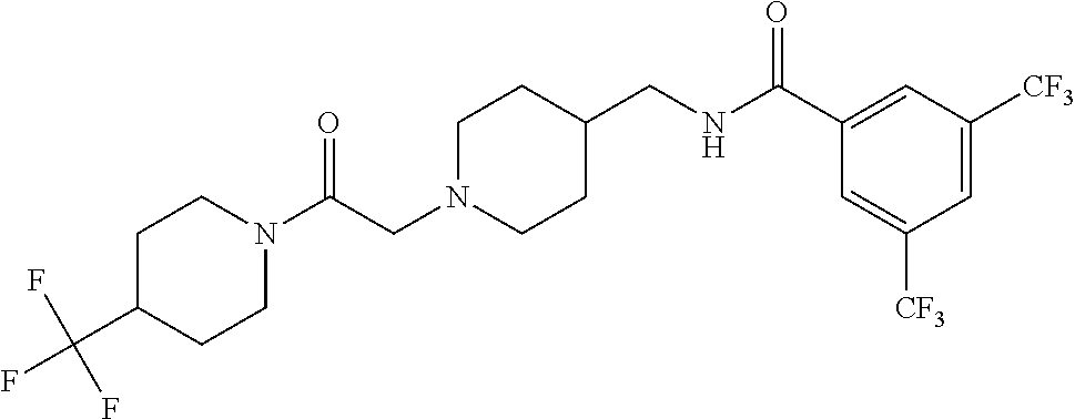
N1(C(CN2CCC(CNC(C3=CC([CF3])=CC([CF3])=C3)=O)CC2)=O)CCC(C(F)(F)F)CC1
